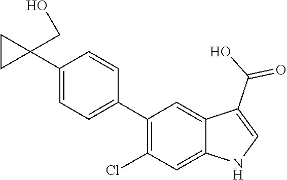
C1(C2(CO)CC2)=CC=C(C2=C(Cl)C=C3C(=C2)C(C(O)=O)=CN3)C=C1
